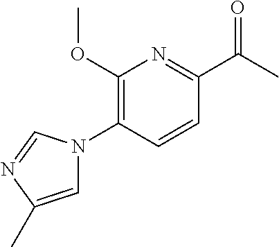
C1(OC)=C(N2C=C(C)N=C2)C=CC(C(C)=O)=N1
